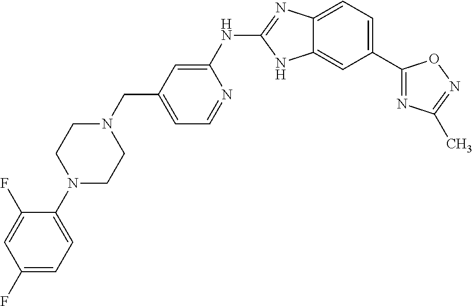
C12=CC=C(C3=NC(C)=NO3)C=C1NC(NC1=CC(CN3CCN(C4=CC=C(F)C=C4F)CC3)=CC=N1)=N2
